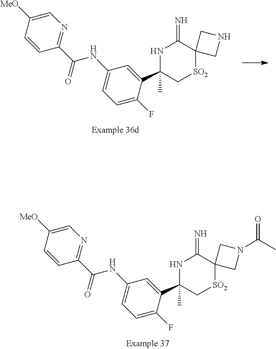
C1(C2(C)C[SO2]C3(C(=N)N2)CNC3)=CC(NC(=O)C2=NC=C([MeO])C=C2)=CC=C1F.C1(C2(C)C[SO2]C3(C(=N)N2)CN(C(C)=O)C3)=CC(NC(=O)C2=NC=C([MeO])C=C2)=CC=C1F
